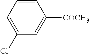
C1(Cl)=CC=CC([COCH3])=C1
